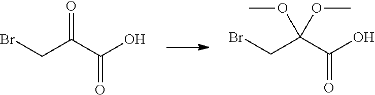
C(C(C(O)=O)=O)Br.C(C(C(O)=O)(OC)OC)Br
